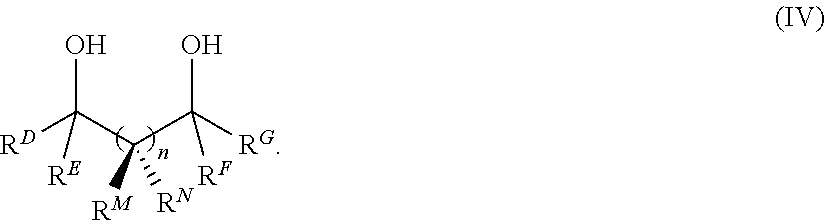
[RD]C(C(C([RG])(O)[RF])([RM])[RN])(O)[RE]
